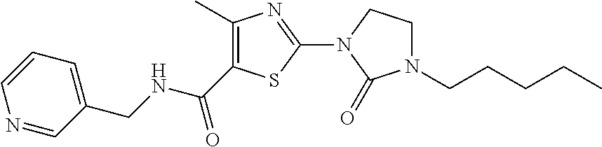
C1(C)=C(C(NCC2=CC=CN=C2)=O)SC(N2C(=O)N(CCCCC)CC2)=N1
